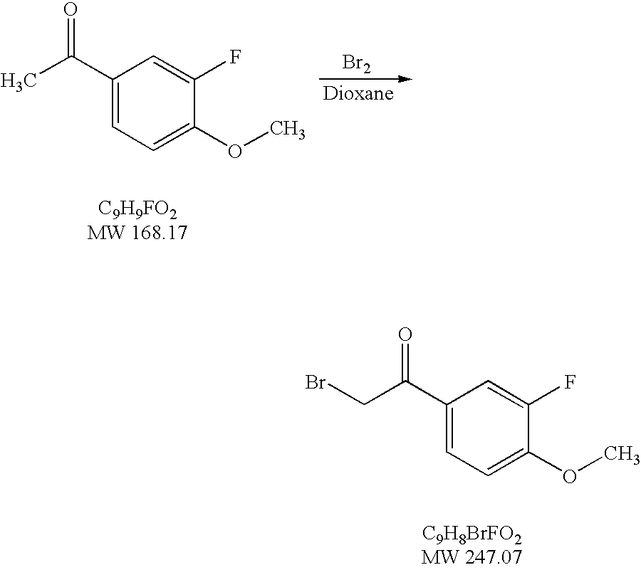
C1(C(C)=O)=CC=C(OC)C(F)=C1.[Br2].C1(C(CBr)=O)=CC=C(OC)C(F)=C1
